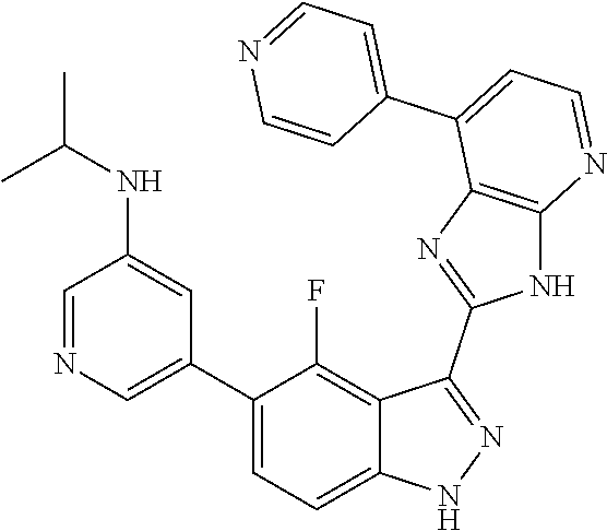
C1=NC=C(C2=CC=C3C(=C2F)C(C2=NC4=C(N2)N=CC=C4C2=CC=NC=C2)=NN3)C=C1NC(C)C
